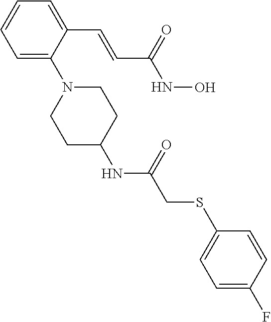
C1=C(N2CCC(NC(CSC3=CC=C(F)C=C3)=O)CC2)C(C=CC(NO)=O)=CC=C1
